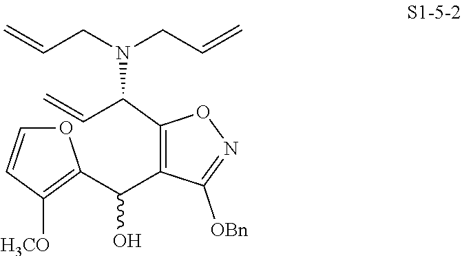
C1(C(N(CC=C)CC=C)C=C)=C(C(O)C2=C([H3CO])C=CO2)C([OBn])=NO1
